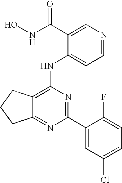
C12=NC(C3=CC(Cl)=CC=C3F)=NC(NC3=CC=NC=C3C(NO)=O)=C1CCC2
